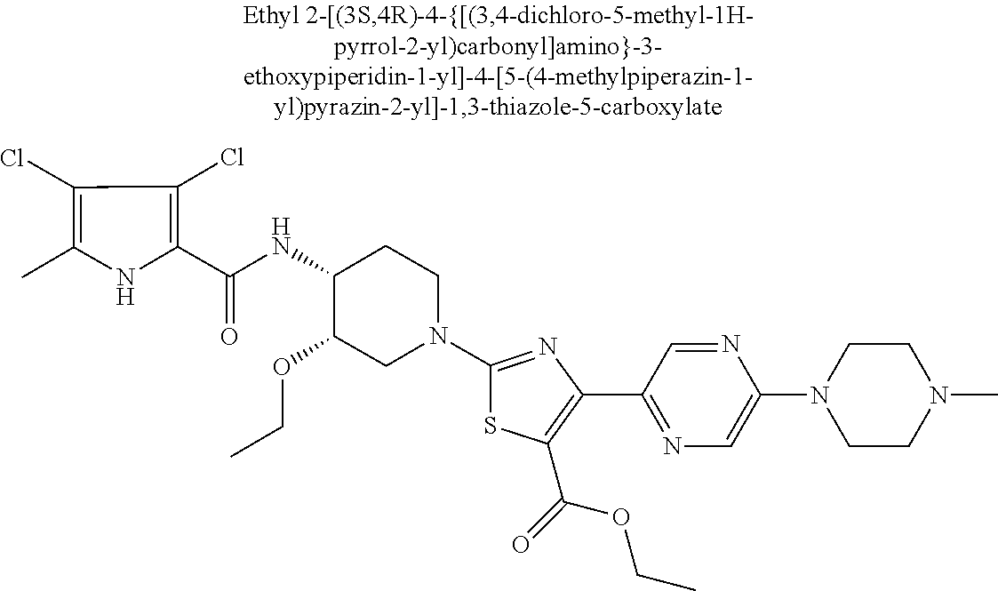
C1(Cl)=C(C)NC(C(=O)NC2C(OCC)CN(C3=NC(C4=NC=C(N5CCN(C)CC5)N=C4)=C(C(=O)OCC)S3)CC2)=C1Cl
